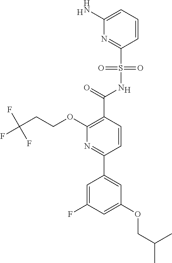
C1(N)=CC=CC(S(=O)(=O)NC(=O)C2=C(OCCC(F)(F)F)N=C(C3=CC(OCC(C)C)=CC(F)=C3)C=C2)=N1.[H].[H]
